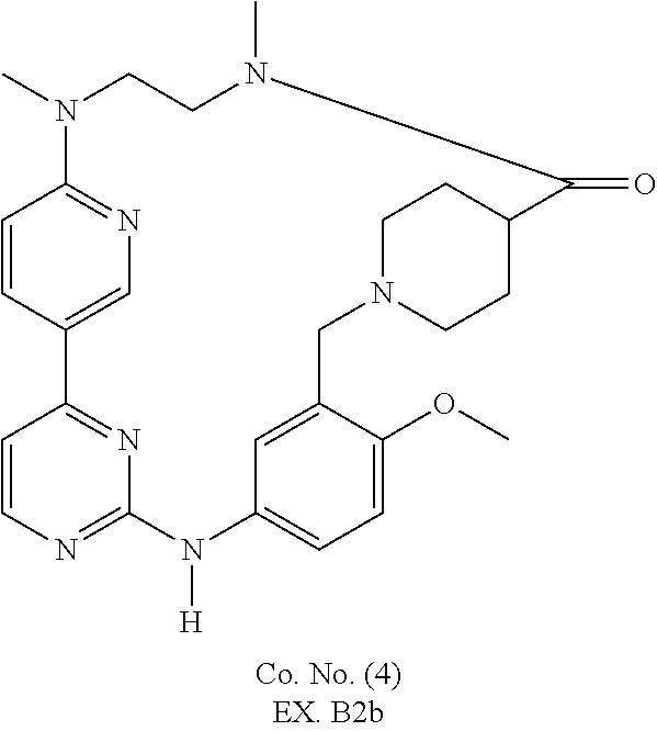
C1=CC2=NC(=N1)N([H])C1=CC=C(OC)C(=C1)CN1CCC(CC1)C(=O)N(C)CCN(C)C1=NC=C2C=C1
